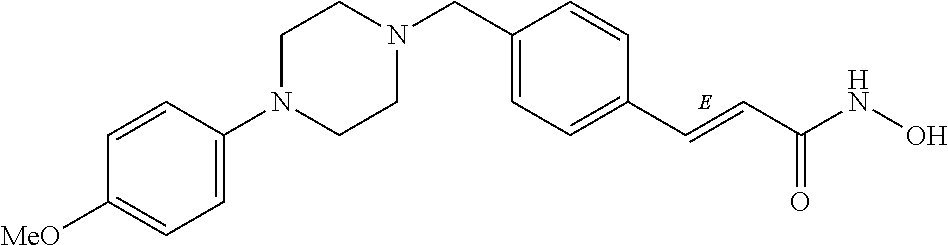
C1=C(CN2CCN(C3=CC=C([MeO])C=C3)CC2)C=CC(C=CC(NO)=O)=C1
